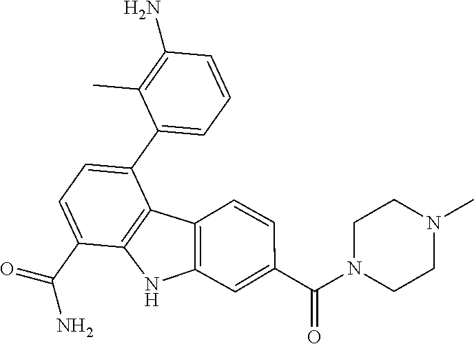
C1(C)=C(N)C=CC=C1C1=CC=C(C(=O)N)C2=C1C1=C(N2)C=C(C(N2CCN(C)CC2)=O)C=C1
